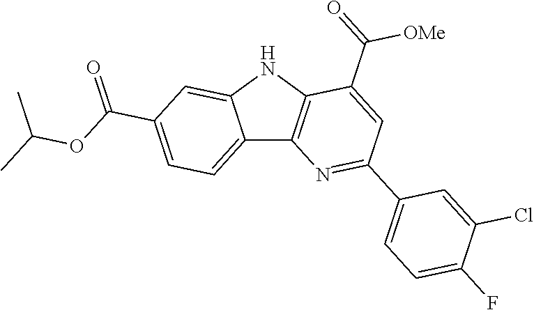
C12=CC=C(C(OC(C)C)=O)C=C1NC1=C2N=C(C2=CC=C(F)C(Cl)=C2)C=C1C(=O)[OMe]
